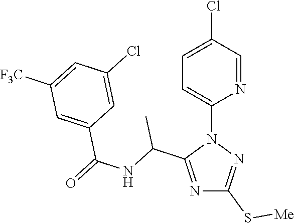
N1=C(C(NC(=O)C2=CC([F3C])=CC(Cl)=C2)C)N(C2=CC=C(Cl)C=N2)N=C1S[Me]
